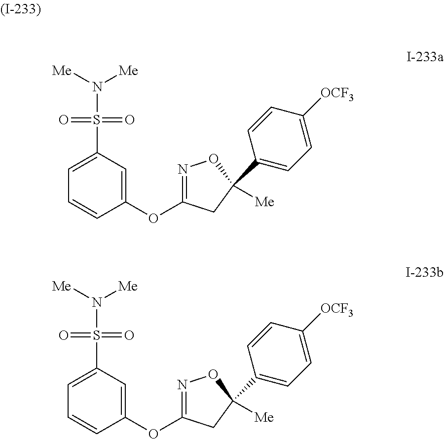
C1=CC(OC2=NOC(C3=CC=C([OCF3])C=C3)([Me])C2)=CC(S(=O)(=O)N([Me])[Me])=C1.C1=CC(OC2=NOC(C3=CC=C([OCF3])C=C3)([Me])C2)=CC(S(=O)(=O)N([Me])[Me])=C1
